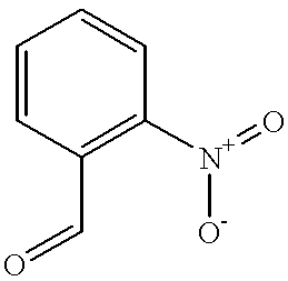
C1=CC(C=O)=C([N+](=O)[O-])C=C1
